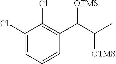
C1(Cl)=CC=CC(C([OTMS])C(C)[OTMS])=C1Cl
